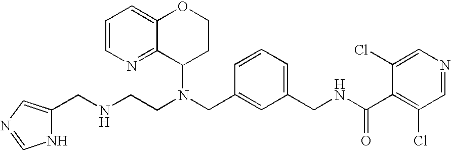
N(CC1=CC(CNC(C2=C(Cl)C=NC=C2Cl)=O)=CC=C1)(C1CCOC2=CC=CN=C12)CCNCC1=CN=CN1
